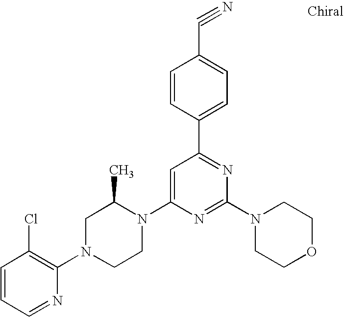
C1=CC=NC(N2CCN(C3=CC(C4=CC=C(C#N)C=C4)=NC(N4CCOCC4)=N3)C(C)C2)=C1Cl
